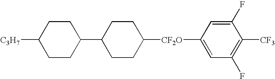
C1CC(C2CCC([C3H7])CC2)CCC1[CF2O]C1=CC(F)=C([CF3])C(F)=C1
